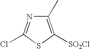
C1(C)=C([SO2Cl])SC(Cl)=N1
